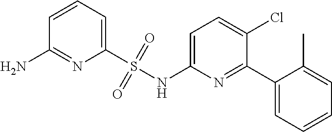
C1=CC=C(S(NC2=CC=C(Cl)C(C3=CC=CC=C3C)=N2)(=O)=O)N=C1N
